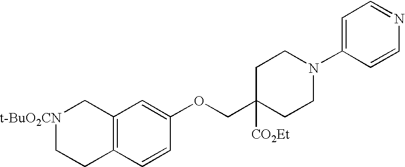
C12=C(C=CC(OCC3([CO2Et])CCN(C4=CC=NC=C4)CC3)=C1)CC[t-BuO2CN]C2
